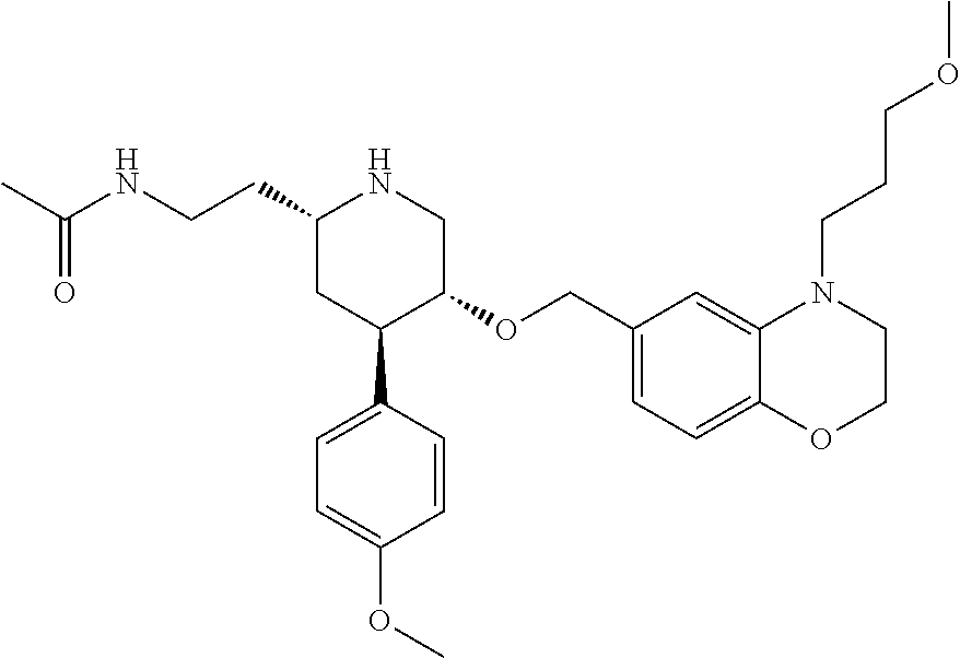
C1(CCNC(C)=O)CC(C2=CC=C(OC)C=C2)C(OCC2=CC=C3C(=C2)N(CCCOC)CCO3)CN1
